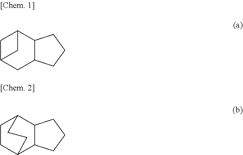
C1C2CC3C(C1C2)CCC3.C1CCC2C1C1CCC2CC1
